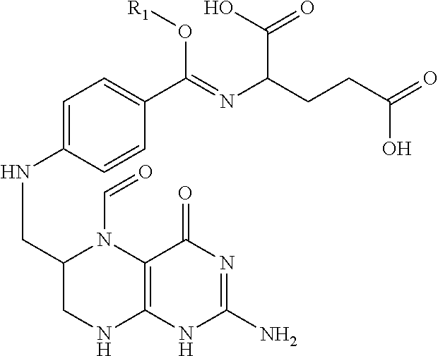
C1=C(NCC2CNC3=C(N2C=O)C(=O)N=C(N)N3)C=CC(C(=NC(CCC(=O)O)C(O)=O)O[R1])=C1
